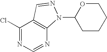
C1(Cl)=NC=NC2=C1C=NN2C1CCCCO1
